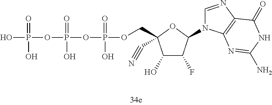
OP(=O)(O)OP(=O)(O)OP(=O)(O)OCC1(C#N)C(O)C(F)C(N2C=NC3=C2N=C(N)NC3=O)O1
